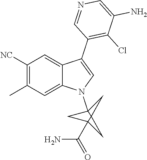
C1([NC])=C(C)C=C2C(=C1)C(C1=C(Cl)C(N)=CN=C1)=CN2C12CC3(C(N)=O)CC13C2
